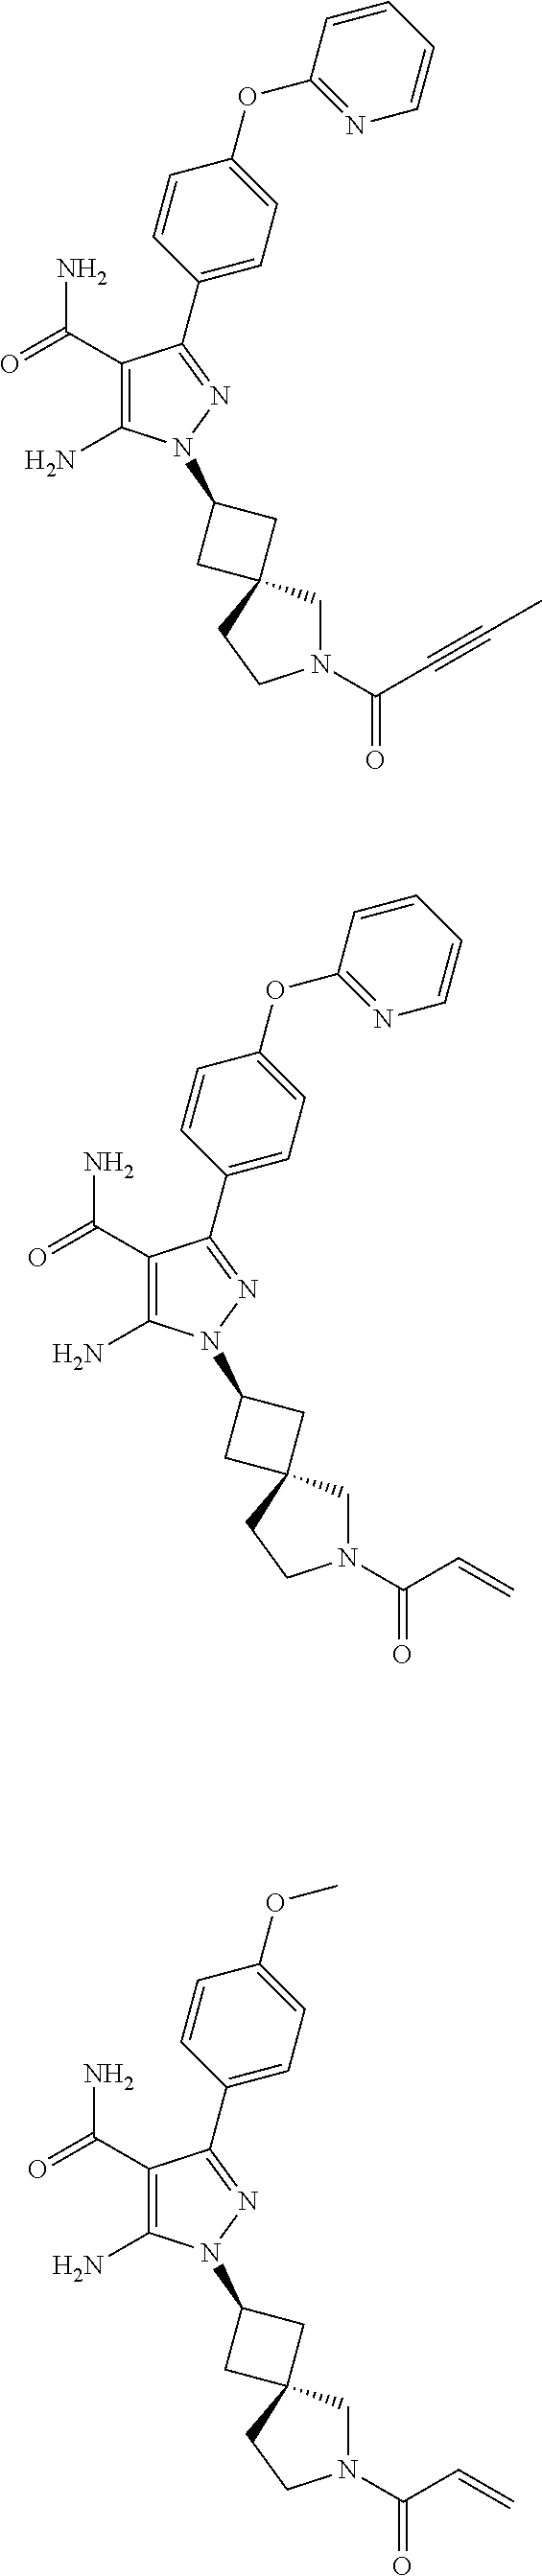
C1=CC(OC2=NC=CC=C2)=CC=C1C1=NN(C2CC3(C2)CN(C(C#CC)=O)CC3)C(N)=C1C(=O)N.C1=CC(OC2=NC=CC=C2)=CC=C1C1=NN(C2CC3(C2)CN(C(C=C)=O)CC3)C(N)=C1C(=O)N.C1=CC(OC)=CC=C1C1=NN(C2CC3(C2)CN(C(C=C)=O)CC3)C(N)=C1C(=O)N
